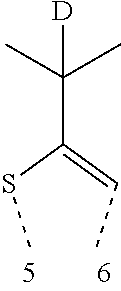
C(SC)(=CC)C(C)(C)[D]
